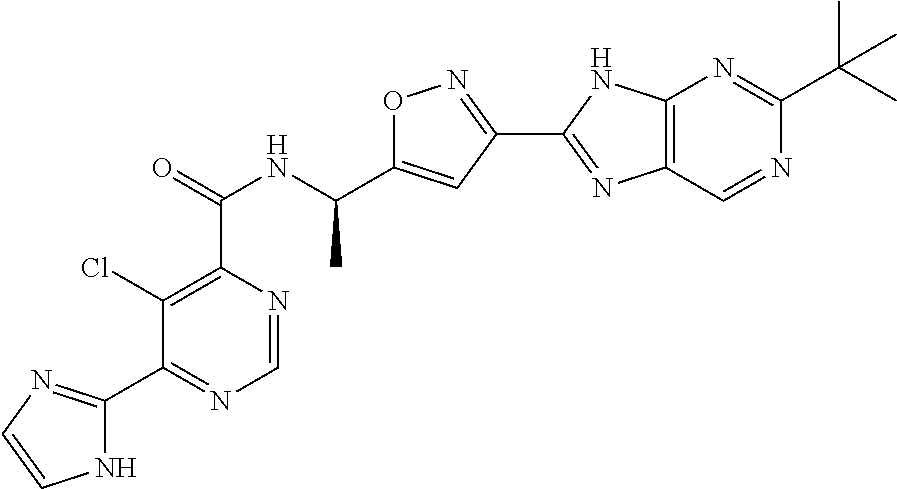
C1=NC(C(=O)NC(C2=CC(C3=NC4=C(N3)N=C(C(C)(C)C)N=C4)=NO2)C)=C(Cl)C(C2=NC=CN2)=N1
